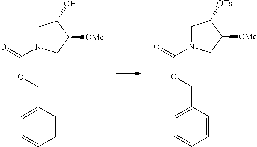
C1=CC=CC(COC(=O)N2CC([OTs])C([OMe])C2)=C1.C1=CC=CC(COC(=O)N2CC(O)C([OMe])C2)=C1
